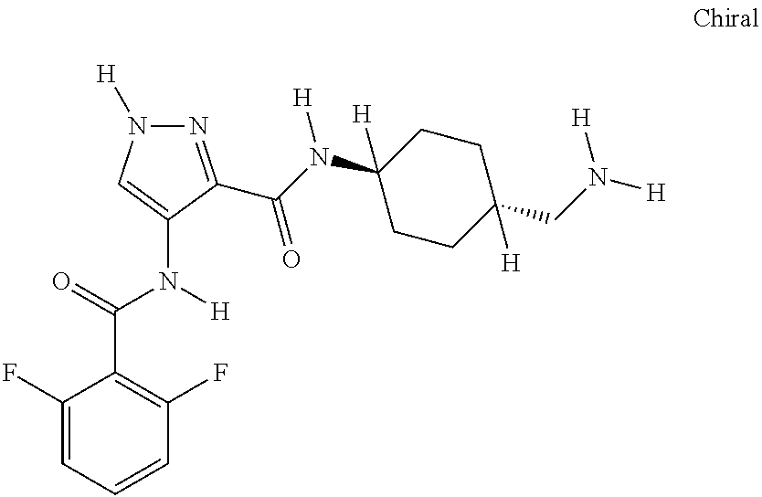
N1=C(C(N(C2([H])CCC(CN([H])[H])([H])CC2)[H])=O)C(N([H])C(=O)C2=C(F)C=CC=C2F)=CN1[H]
